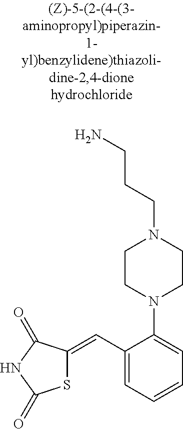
S1C(=CC2=CC=CC=C2N2CCN(CCCN)CC2)C(=O)NC1=O
